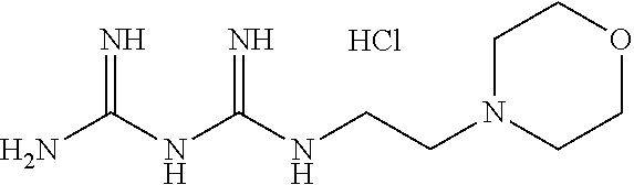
Cl.C(CN1CCOCC1)NC(NC(N)=N)=N
